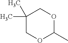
C1(C)(C)COC(C)OC1
